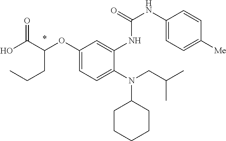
OC(C(CCC)OC1=CC=C(N(CC(C)C)C2CCCCC2)C(NC(NC2=CC=C([Me])C=C2)=O)=C1)=O
